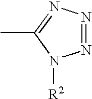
N1=NN=C(C)N1[R2]
